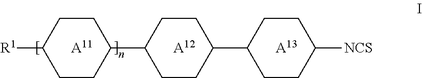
C1([R1])CCC(C2CCC(C3CCC([NCS])CC3)CC2)CC1.[A11].[A12].[A13]
